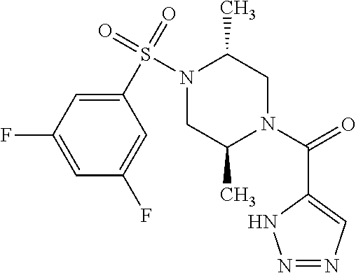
C1=C(F)C=C(F)C=C1S(N1CC(C)N(C(C2=CN=NN2)=O)CC1C)(=O)=O
